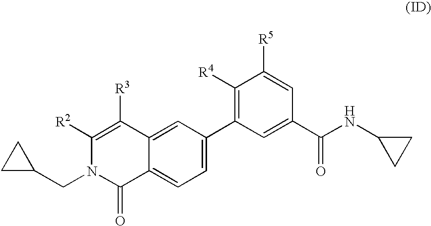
C1=C2C(=CC=C1C1=C([R4])C([R5])=CC(C(NC3CC3)=O)=C1)C(=O)N(CC1CC1)C([R2])=C2[R3]
